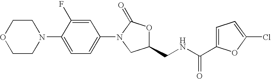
C1COCCN1C1=CC=C(N2CC(CNC(=O)C3=CC=C(Cl)O3)OC2=O)C=C1F
